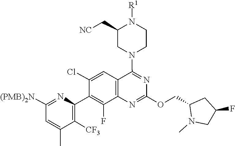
N1=C(OCC2N(C)CC(F)C2)N=C(N2CC(C[NC])N([R1])CC2)C2=C1C(F)=C(C1=C([CF3])C(C)=CC([(PMB)2N])=N1)C(Cl)=C2
